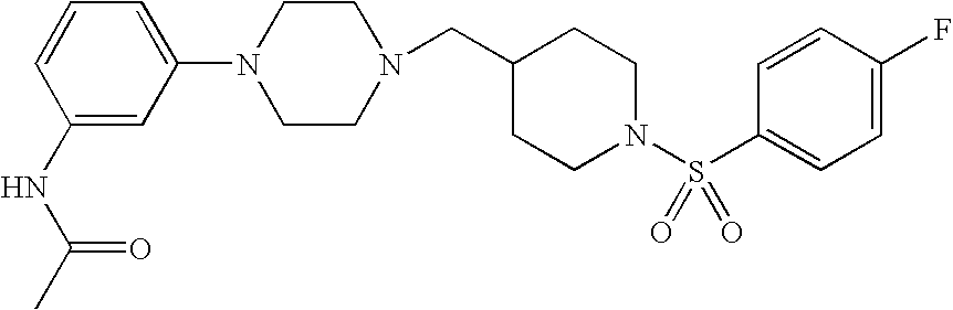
C1=C(N2CCN(CC3CCN(S(C4=CC=C(F)C=C4)(=O)=O)CC3)CC2)C=C(NC(C)=O)C=C1
